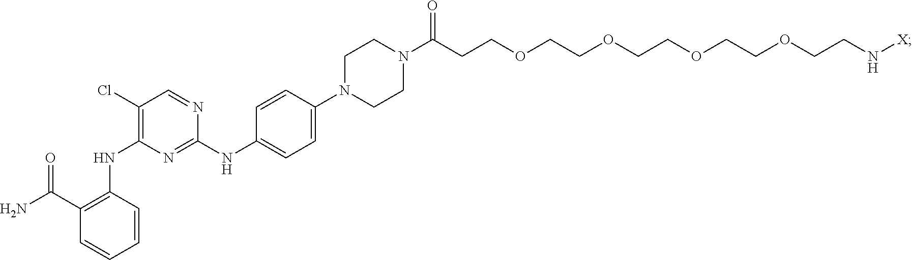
C1(C(N)=O)=C(NC2=C(Cl)C=NC(NC3=CC=C(N4CCN(C(CCOCCOCCOCCOCCN[X])=O)CC4)C=C3)=N2)C=CC=C1
